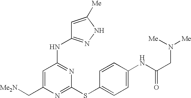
C1(C[Me2N])=CC(NC2=NNC([Me])=C2)=NC(SC2=CC=C(NC(=O)CN([Me])[Me])C=C2)=N1
